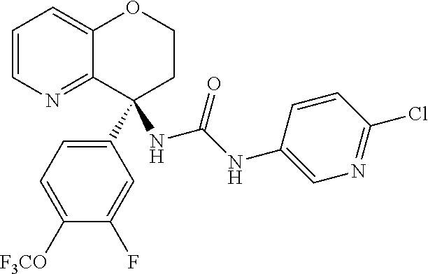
C1=CN=C2C(=C1)OCCC2(C1=CC=C([F3CO])C(F)=C1)NC(=O)NC1=CN=C(Cl)C=C1
